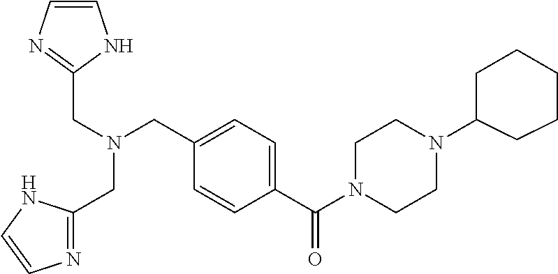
C1=C(C(=O)N2CCN(C3CCCCC3)CC2)C=CC(CN(CC2=NC=CN2)CC2=NC=CN2)=C1
